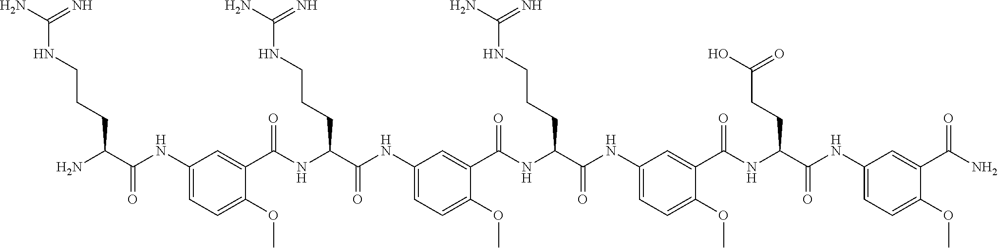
C1(NC(=O)C(CCCNC(N)=N)N)=CC=C(OC)C(C(NC(C(NC2=CC=C(OC)C(C(NC(C(NC3=CC=C(OC)C(C(NC(C(NC4=CC=C(OC)C(C(N)=O)=C4)=O)CCC(O)=O)=O)=C3)=O)CCCNC(N)=N)=O)=C2)=O)CCCNC(N)=N)=O)=C1
